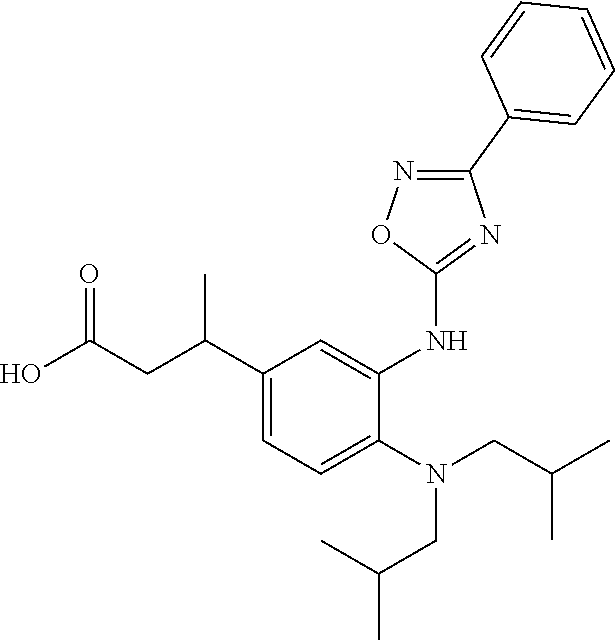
C1(C(CC(O)=O)C)=CC=C(N(CC(C)C)CC(C)C)C(NC2=NC(C3=CC=CC=C3)=NO2)=C1
